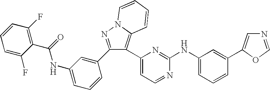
C12=C(C3=CC=NC(NC4=CC=CC(C5=CN=CO5)=C4)=N3)C(C3=CC(NC(C4=C(F)C=CC=C4F)=O)=CC=C3)=NN1C=CC=C2
